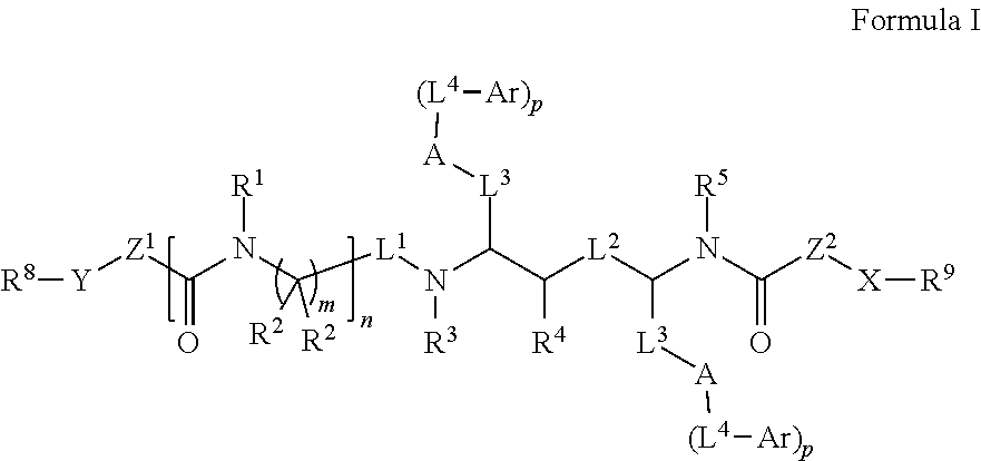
O=C([Z1][Y][R8])N(C([L1]N(C(C([L2]C(N(C([Z2][X][R9])=O)[R5])[L3][A][(L4][Ar)p])[R4])[L3][A][(L4][Ar)p])[R3])([R2])[R2])[R1]
